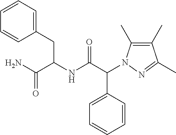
C1=CC=CC(CC(NC(C(C2=CC=CC=C2)N2C(C)=C(C)C(C)=N2)=O)C(N)=O)=C1
